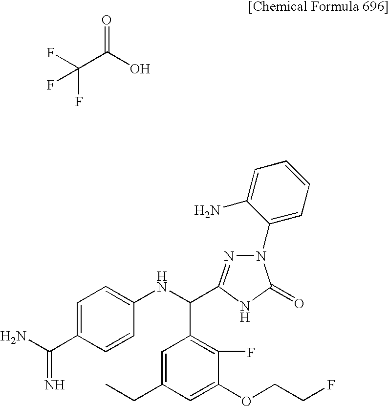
FC(C(O)=O)(F)F.C1=C(C(=N)N)C=CC(NC(C2=C(F)C(OCCF)=CC(CC)=C2)C2=NN(C3=CC=CC=C3N)C(=O)N2)=C1
